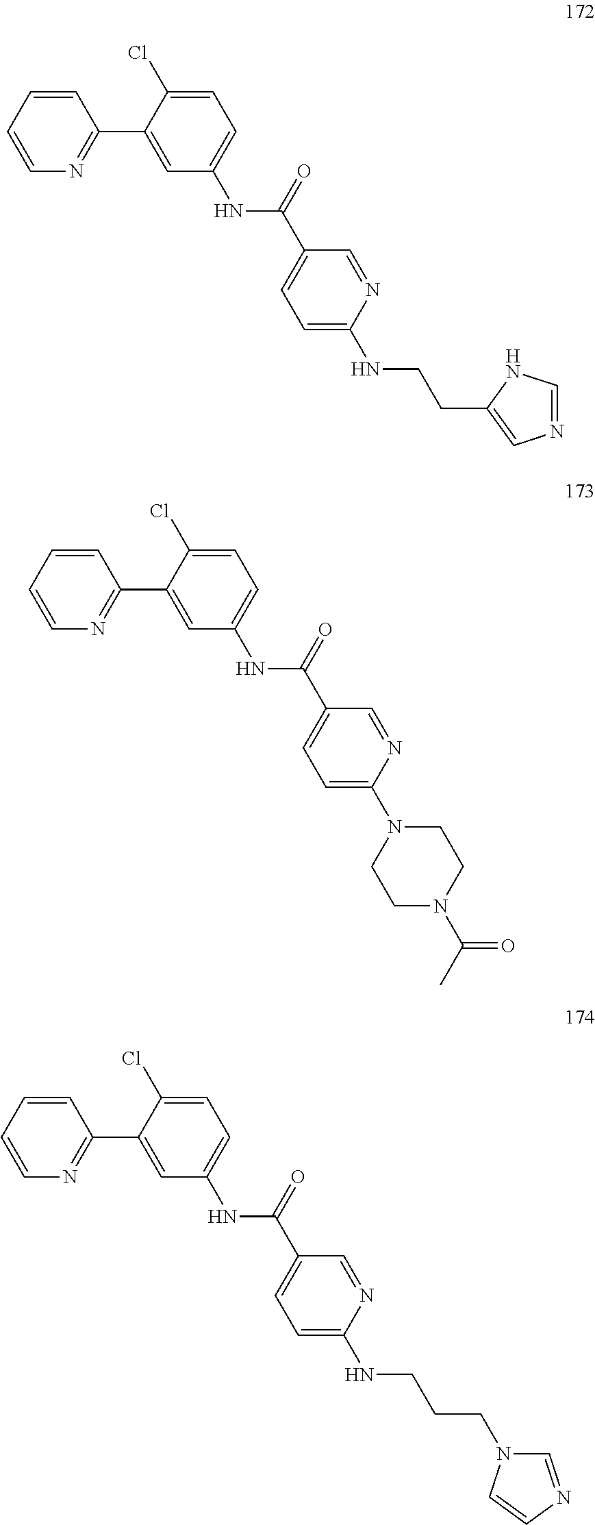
C1=CC=CN=C1C1=CC(NC(C2=CC=C(NCCC3=CN=CN3)N=C2)=O)=CC=C1Cl.C1=CC=CN=C1C1=CC(NC(C2=CC=C(N3CCN(C(=O)C)CC3)N=C2)=O)=CC=C1Cl.C1=CC=CN=C1C1=CC(NC(C2=CC=C(NCCCN3C=NC=C3)N=C2)=O)=CC=C1Cl
